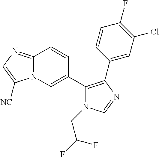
C12=NC=C([NC])N1C=C(C1=C(C3=CC(Cl)=C(F)C=C3)N=CN1CC(F)F)C=C2
